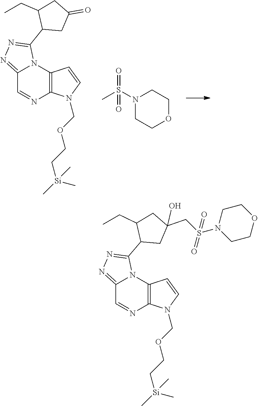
C12=NN=C(C3CC(CS(N4CCOCC4)(=O)=O)(O)CC3CC)N1C1=C(N=C2)N(COCC[Si](C)(C)C)C=C1.C12=NN=C(C3CC(=O)CC3CC)N1C1=C(N=C2)N(COCC[Si](C)(C)C)C=C1.N1(S(C)(=O)=O)CCOCC1
